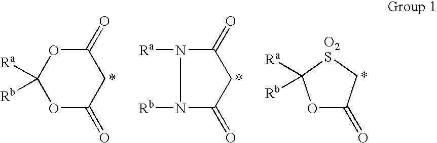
O1C(=O)CC(=O)OC1([Ra])[Rb].*.O1C(=O)C[O2S]C1([Ra])[Rb].*.N1([Rb])C(=O)CC(=O)N1[Ra].*
